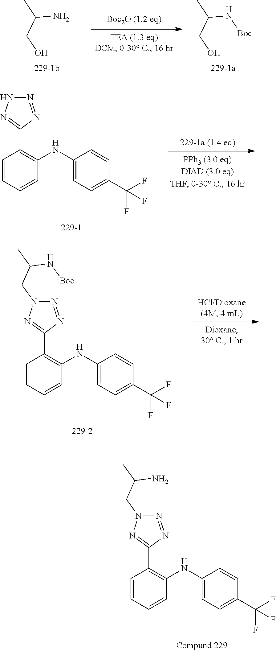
C1=CC=CC(NC2=CC=C(C(F)(F)F)C=C2)=C1C1=NNN=N1.C1=CC=CC(NC2=CC=C(C(F)(F)F)C=C2)=C1C1=NN(CC(C)N[Boc])N=N1.C1=CC=CC(NC2=CC=C(C(F)(F)F)C=C2)=C1C1=NN(CC(C)N)N=N1.CC(CO)N.CC(CO)N[Boc]
